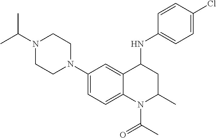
C1(N2CCN(C(C)C)CC2)=CC=C2C(=C1)C(NC1=CC=C(Cl)C=C1)CC(C)N2C(C)=O
